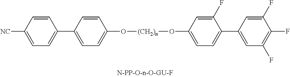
C1=C(C2=CC=C([CN])C=C2)C=CC(O[(CH2)n]OC2=CC=C(C3=CC(F)=C(F)C(F)=C3)C(F)=C2)=C1
